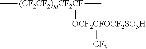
C[(CF2CF2)mCF2CF](C)[OCF2CFOCF2SO3H][CF3]
